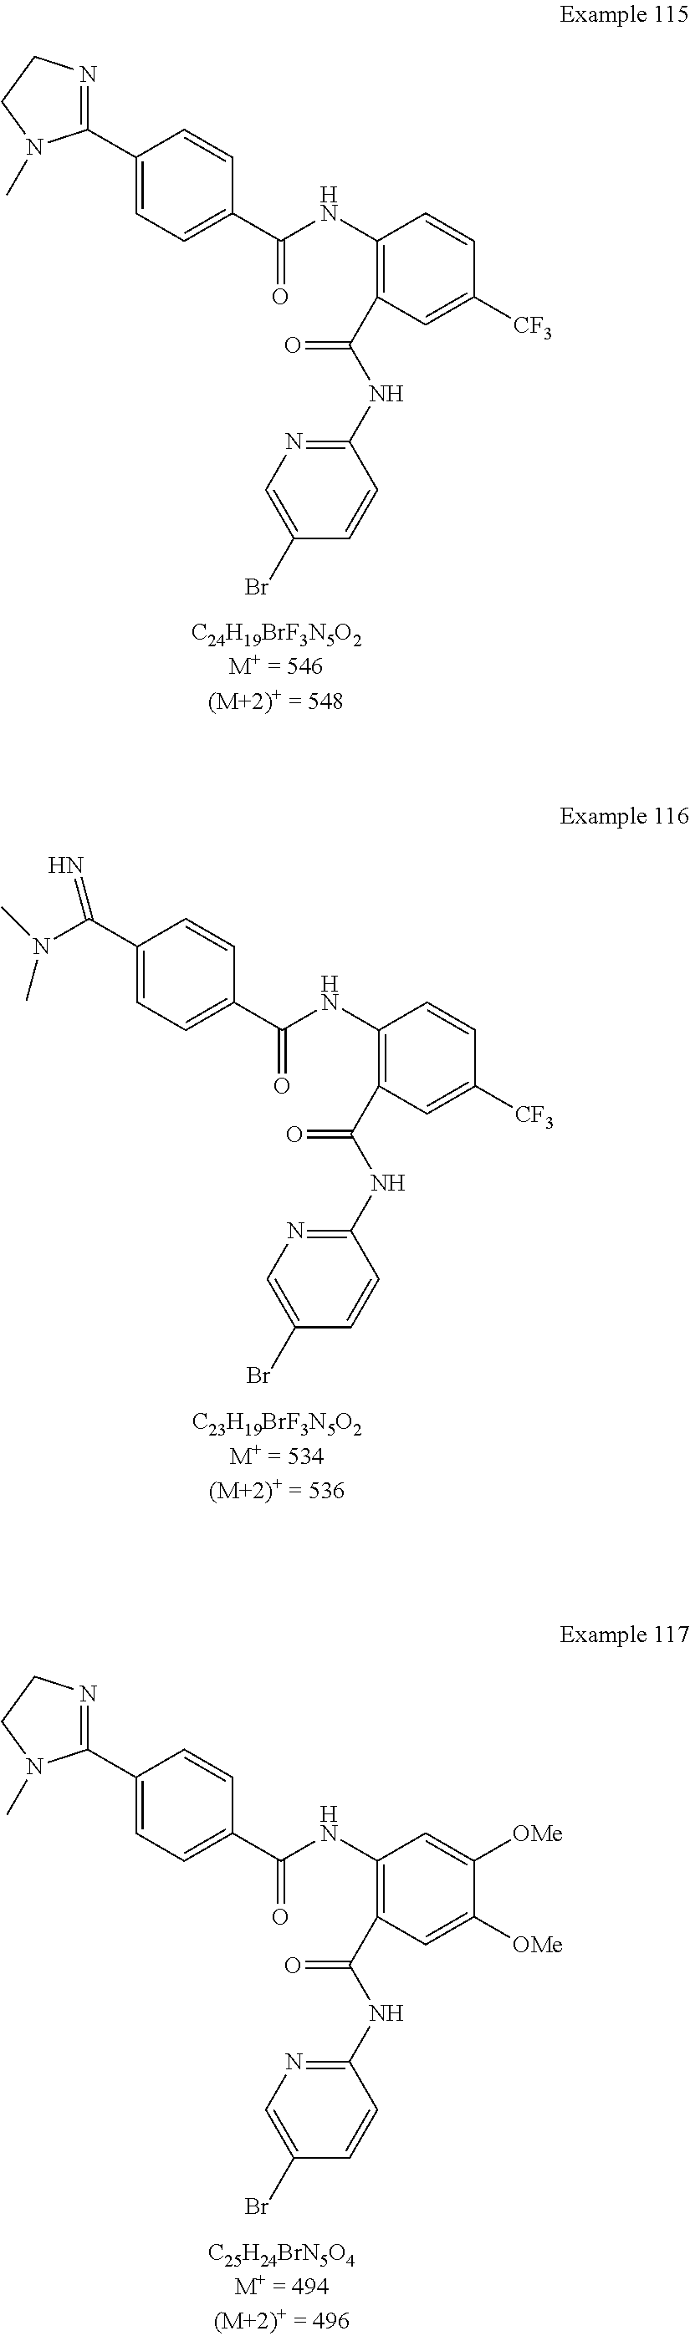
C1(C2=NCCN2C)=CC=C(C(NC2=C(C(NC3=NC=C(Br)C=C3)=O)C=C([CF3])C=C2)=O)C=C1.C1(C(N(C)C)=N)=CC=C(C(NC2=C(C(NC3=NC=C(Br)C=C3)=O)C=C([CF3])C=C2)=O)C=C1.C1(C2=NCCN2C)=CC=C(C(NC2=C(C(NC3=NC=C(Br)C=C3)=O)C=C([OMe])C([OMe])=C2)=O)C=C1
